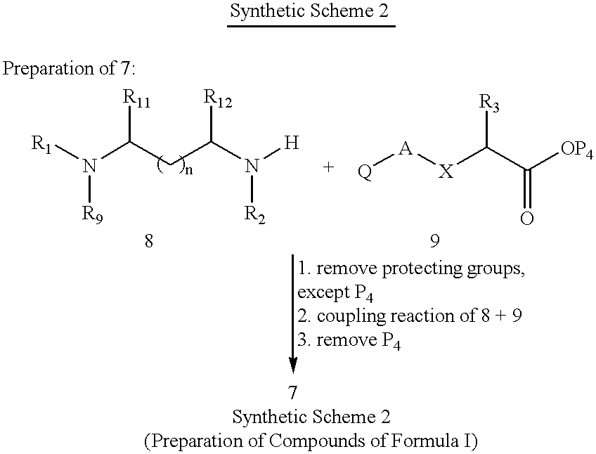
[Synthetic Scheme 2].[R1]N(C(CC(N([H])[R2])[R12])[R11])[R9].[Q][A][X]C(C([OP4])=O)[R3]
